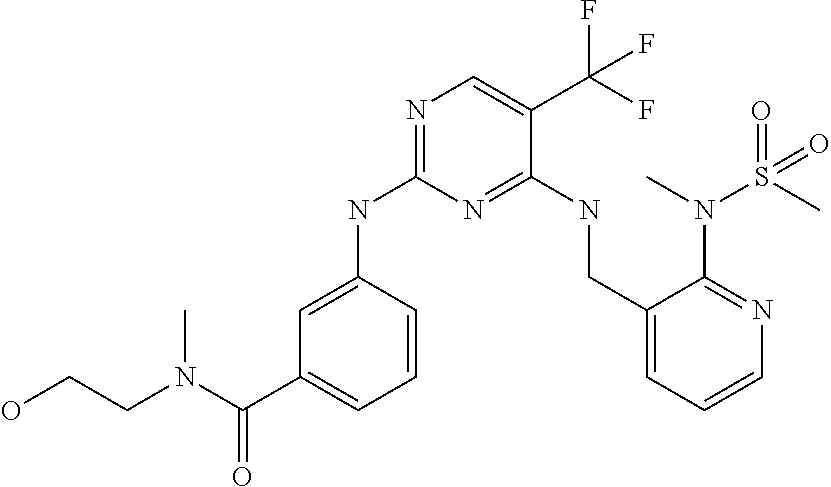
N(C1=NC=C(C(F)(F)F)C(NCC2=CC=CN=C2N(S(=O)(C)=O)C)=N1)C1=CC(C(N(CCO)C)=O)=CC=C1
